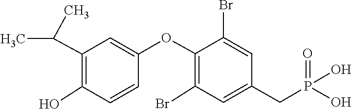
C1=C(CP(O)(O)=O)C=C(Br)C(OC2=CC(C(C)C)=C(O)C=C2)=C1Br
